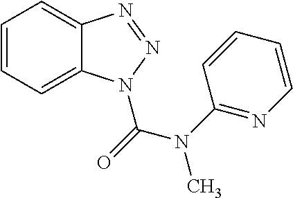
C1=CC=C2C(=C1)N=NN2C(=O)N(C1=NC=CC=C1)C
